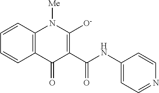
C12=C(N([Me])C([O-])=C(C(NC3=CC=NC=C3)=O)C1=O)C=CC=C2
